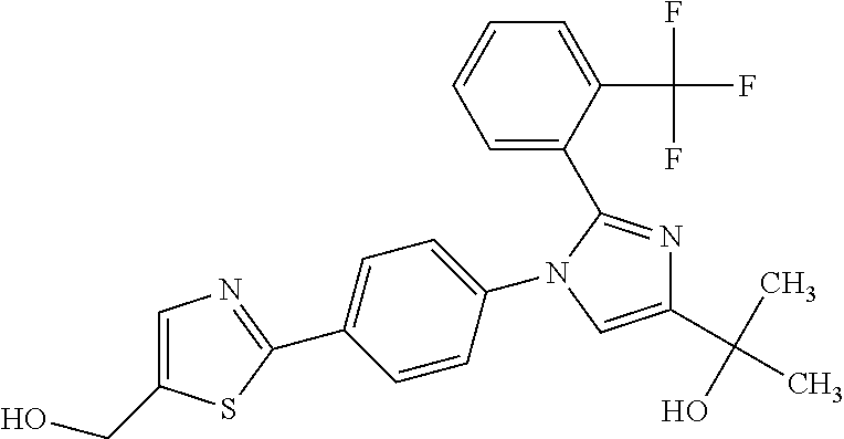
C1=CC(N2C(C3=CC=CC=C3C(F)(F)F)=NC(C(C)(O)C)=C2)=CC=C1C1=NC=C(CO)S1
